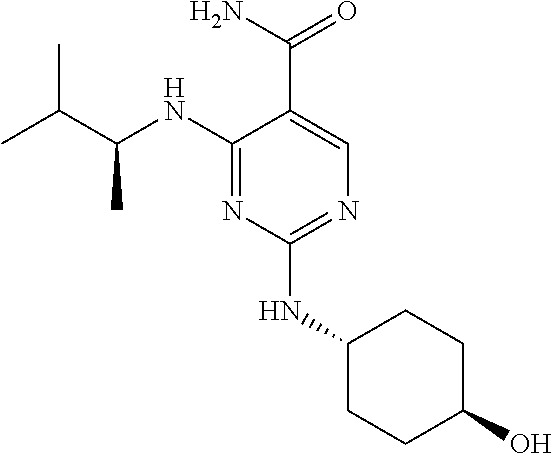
C1(NC(C(C)C)C)=NC(NC2CCC(O)CC2)=NC=C1C(N)=O
